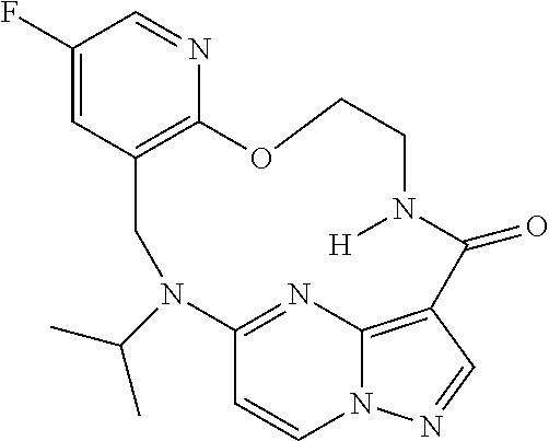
C1(F)=CC2=C(N=C1)OCCN([H])C(=O)C1=C3N(C=CC(=N3)N(C(C)C)C2)N=C1
